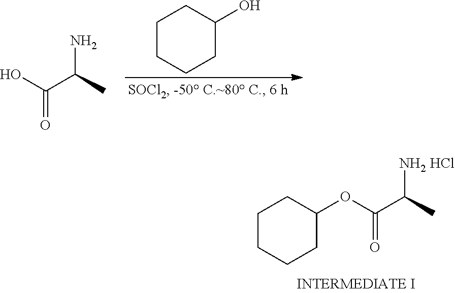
OC(C(C)N)=O.C1CCCC(O)C1.C1(OC(C(C)[NH2 HCl])=O)CCCCC1
